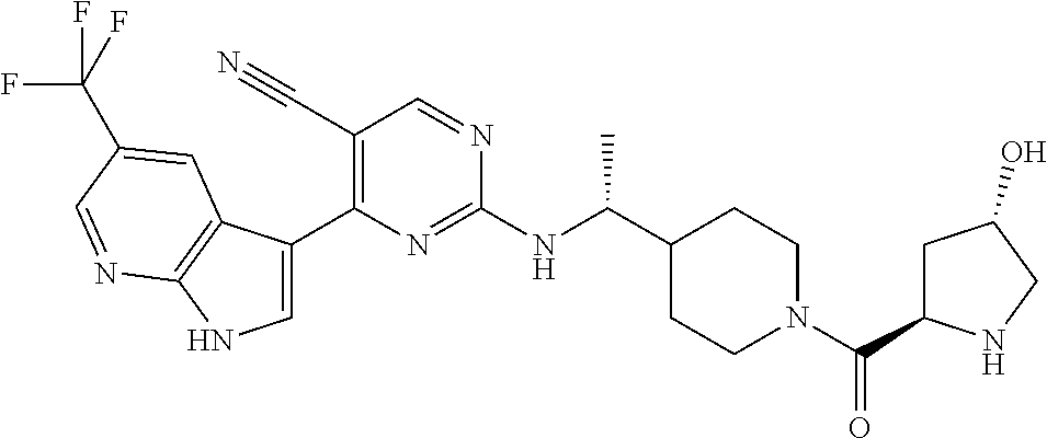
C1(C#N)=C(C2=CNC3=C2C=C(C(F)(F)F)C=N3)N=C(NC(C2CCN(C(=O)C3CC(O)CN3)CC2)C)N=C1
